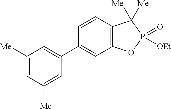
C1(C2=CC([Me])=CC([Me])=C2)=CC2=C(C=C1)C([Me])([Me])P(=O)([OEt])O2
